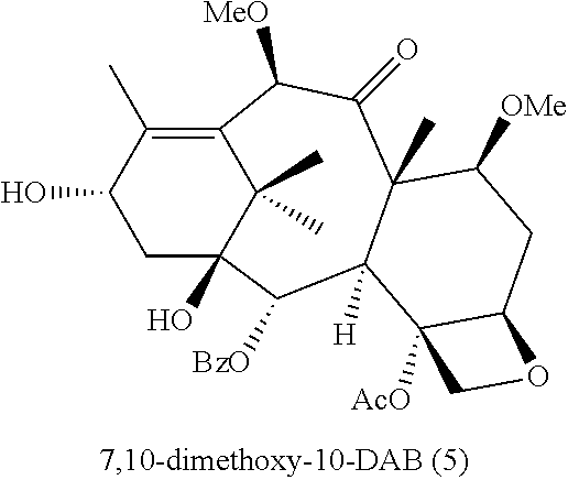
C1C(O)C(C)=C2C(C)(C)C1(O)C([BzO])C1([H])C(C)(C(=O)C2[MeO])C([OMe])CC2C1([AcO])CO2
